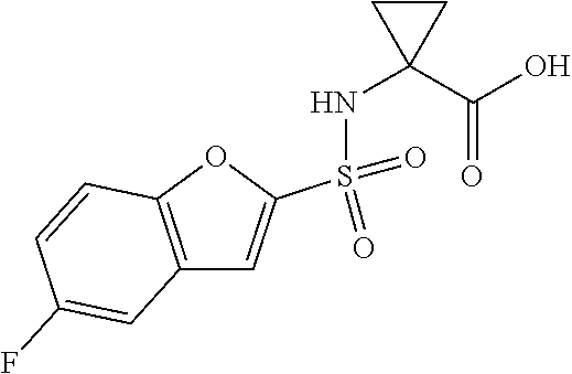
C12=C(OC(S(=O)(=O)NC3(C(O)=O)CC3)=C1)C=CC(F)=C2
